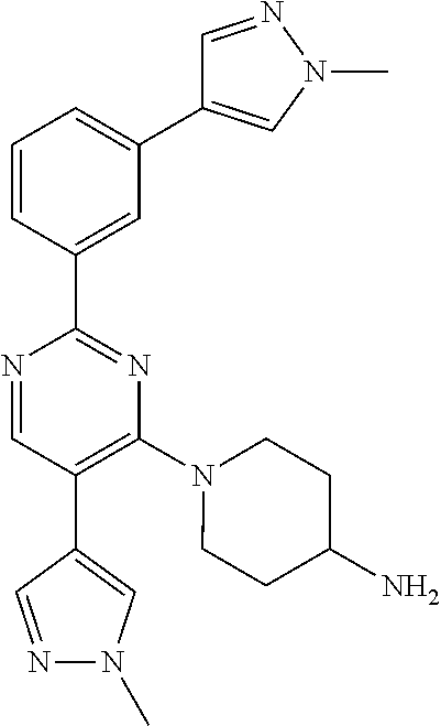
N1=CC(C2=CN(C)N=C2)=C(N2CCC(N)CC2)N=C1C1=CC(C2=CN(C)N=C2)=CC=C1
